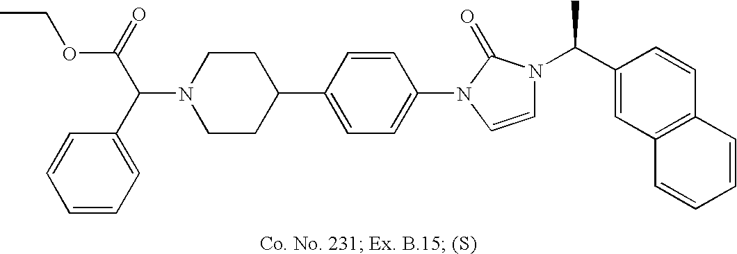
N1(C(C2=CC=CC=C2)C(=O)OCC)CCC(C2=CC=C(N3C=CN(C(C4=CC5=C(C=C4)C=CC=C5)C)C3=O)C=C2)CC1
